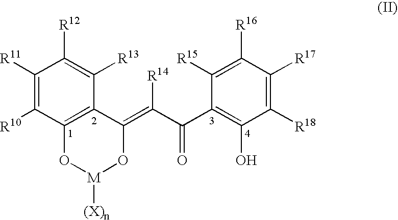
C1([R11])=C([R10])C2=C(C([R13])=C1[R12])C(=C(C(C1=C(O)C([R18])=C([R17])C([R16])=C1[R15])=O)[R14])O[M]([(X)n])O2
